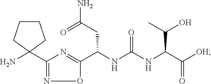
NC1(C2=NOC(C(NC(NC(C([OH])=O)C(C)O)=O)CC(N)=O)=N2)CCCC1
